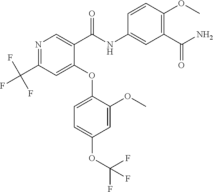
C1(OC2=CC=C(OC(F)(F)F)C=C2OC)=CC(C(F)(F)F)=NC=C1C(NC1=CC(C(N)=O)=C(OC)C=C1)=O
